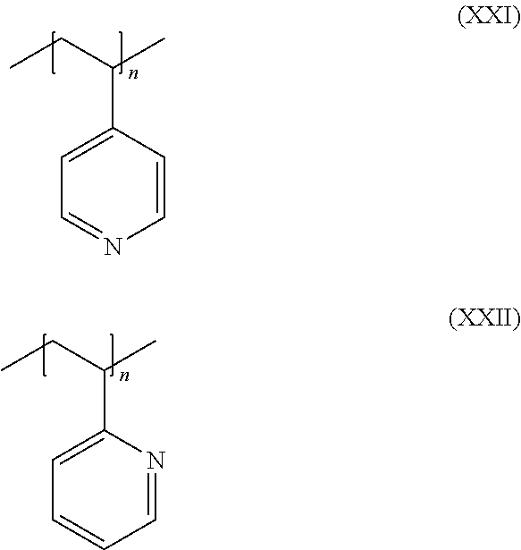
C1(C(CC)C)=CC=CC=N1.C1(C(CC)C)=CC=NC=C1
